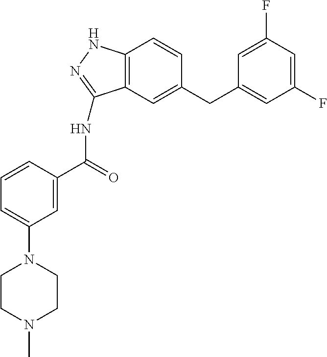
C1=C(N2CCN(C)CC2)C=C(C(=O)NC2=NNC3=C2C=C(CC2=CC(F)=CC(F)=C2)C=C3)C=C1
